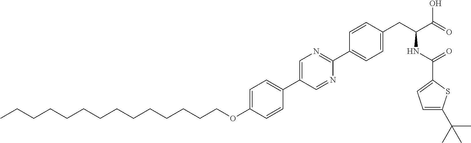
C(OC1=CC=C(C2=CN=C(C3=CC=C(CC(NC(=O)C4=CC=C(C(C)(C)C)S4)C(=O)O)C=C3)N=C2)C=C1)CCCCCCCCCCCCC
